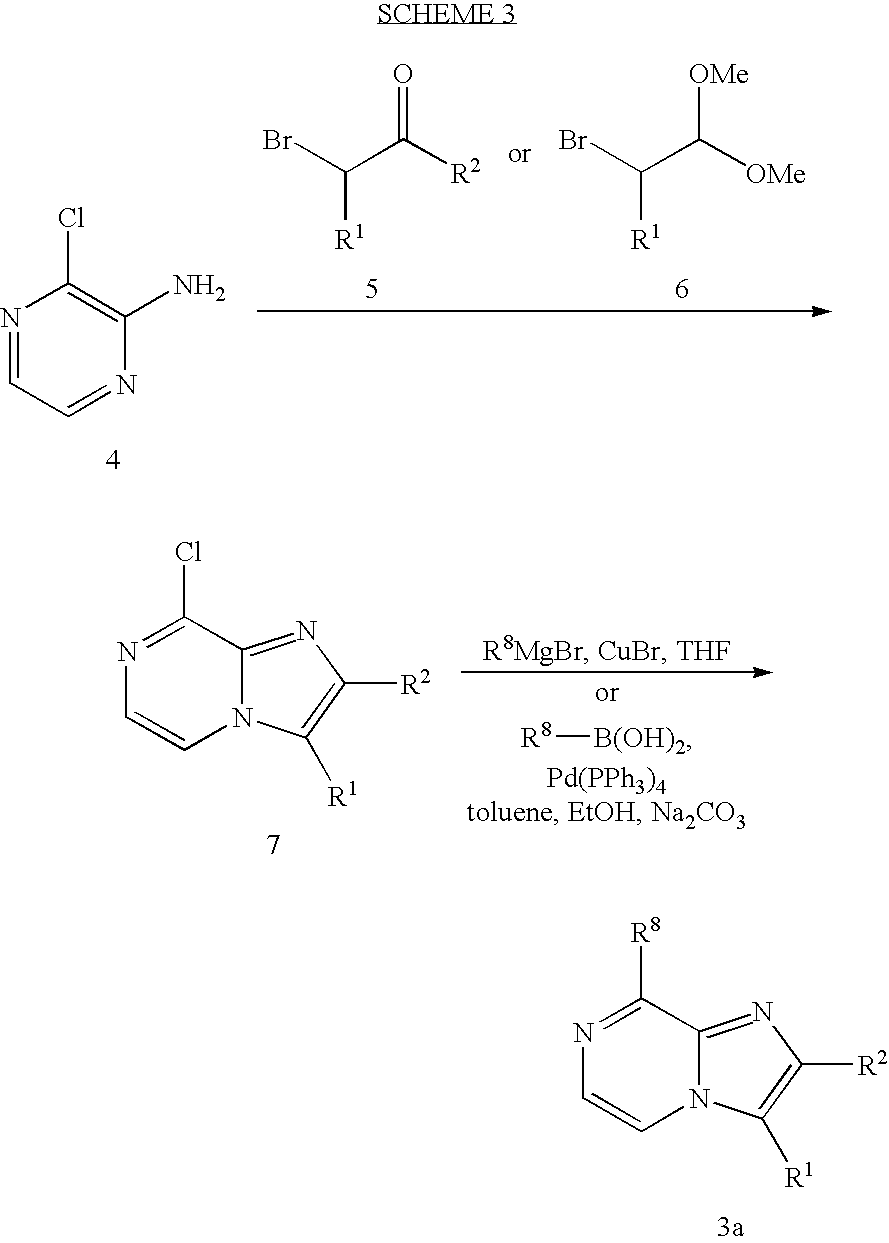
N1=CC=NC(N)=C1Cl.C([R1])(Br)C([R2])=O.C([R1])(Br)C([OMe])[OMe].N1=C(Cl)C2=NC([R2])=C([R1])N2C=C1.[R8][B(OH)2].N1=C([R8])C2=NC([R2])=C([R1])N2C=C1
